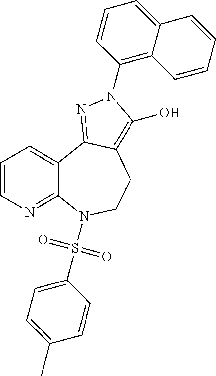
C1=CN=C2C(=C1)C1=NN(C3=C4C(=CC=C3)C=CC=C4)C(O)=C1CCN2S(C1=CC=C(C)C=C1)(=O)=O
